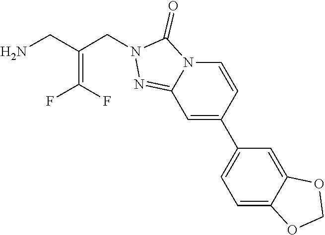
N1(CC(=C(F)F)CN)N=C2N(C1=O)C=CC(C1=CC=C3C(=C1)OCO3)=C2
